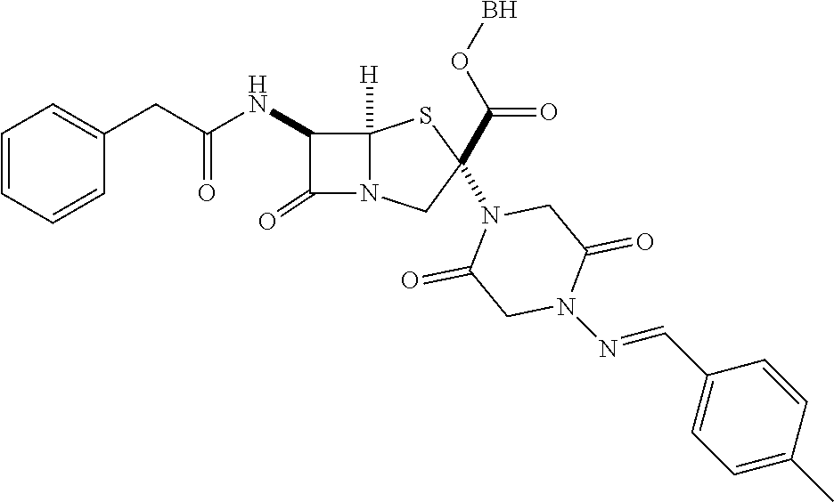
C1=CC=CC(CC(NC2C(=O)N3C2([H])SC(N2C(=O)CN(N=CC4=CC=C(C)C=C4)C(=O)C2)(C(=O)OB)C3)=O)=C1
